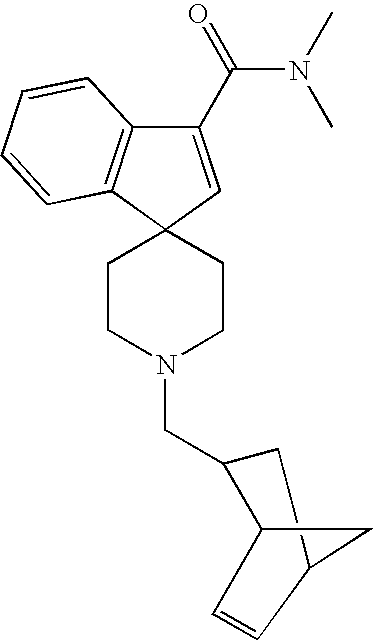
C1(C(=O)N(C)C)=CC2(C3=C1C=CC=C3)CCN(CC1C3C=CC(C1)C3)CC2
